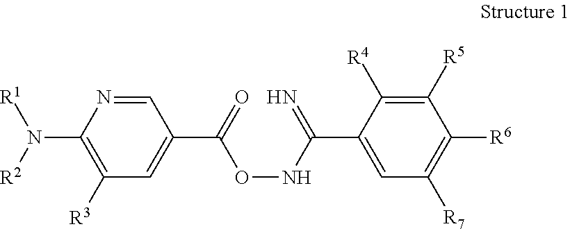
C1=NC(N([R2])[R1])=C([R3])C=C1C(=O)ONC(C1=CC([R7])=C([R6])C([R5])=C1[R4])=N
